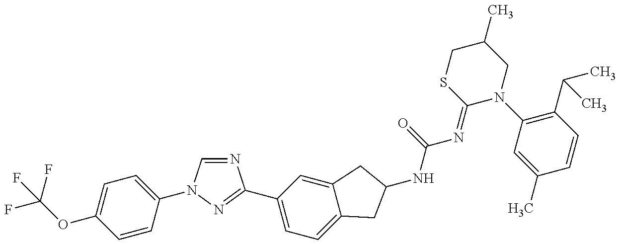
FC(OC1=CC=C(N2C=NC(C3=CC=C4C(=C3)CC(NC(=O)N=C3N(C5=C(C(C)C)C=CC(C)=C5)CC(C)CS3)C4)=N2)C=C1)(F)F
